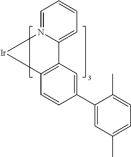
C1(C2=CC(C)=CC=C2C)=CC2=C(C=C1)[Ir]N1=CC=CC=C21
